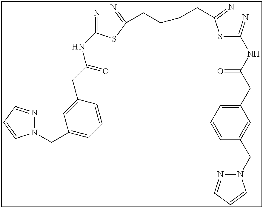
N=C(SC(=N)CCCCC(SC(=N)NC(CC1=CC=CC(CN2N=CC=C2)=C1)=O)=N)NC(CC1=CC(CN2N=CC=C2)=CC=C1)=O
